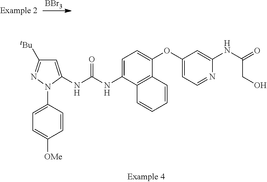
[BBr3].C1=C(NC(NC2=CC=C(OC3=CC=NC(NC(=O)CO)=C3)C3=C2C=CC=C3)=O)N(C2=CC=C([OMe])C=C2)N=C1[tBu]
